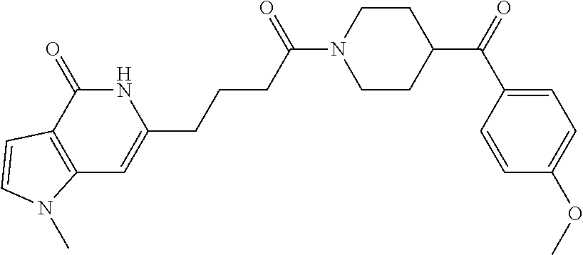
N1C(=O)C2=C(C=C1CCCC(N1CCC(C(C3=CC=C(OC)C=C3)=O)CC1)=O)N(C)C=C2
